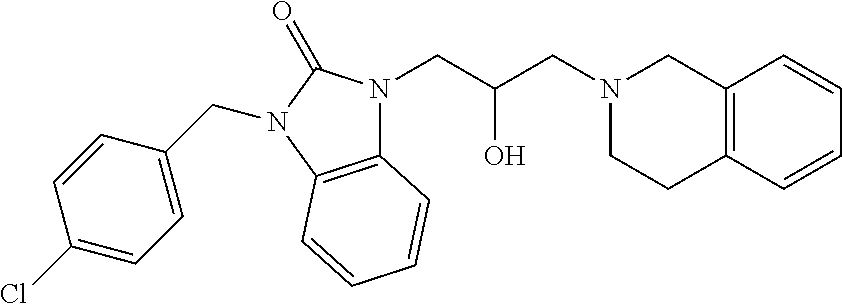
N1(CC(CN2CCC3=C(C2)C=CC=C3)O)C2=C(N(CC3=CC=C(Cl)C=C3)C1=O)C=CC=C2
